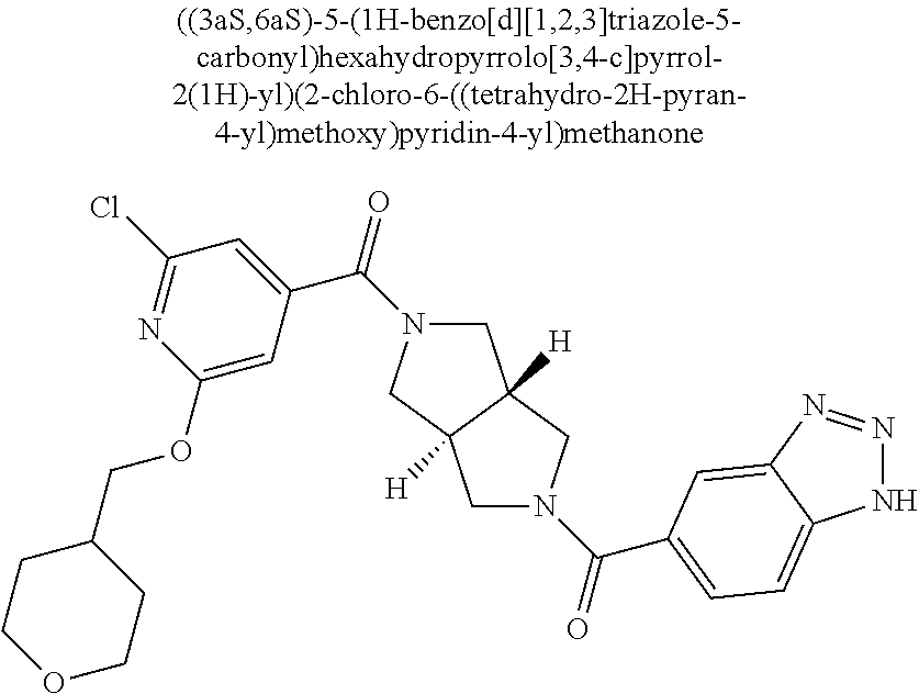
C1(OCC2CCOCC2)=CC(C(N2CC3([H])C([H])(C2)CN(C(=O)C2=CC=C4NN=NC4=C2)C3)=O)=CC(Cl)=N1
